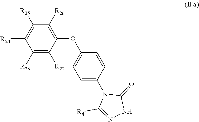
C1(=O)N(C2=CC=C(OC3=C([R26])C([R25])=C([R24])C([R23])=C3[R22])C=C2)C([R4])=NN1
